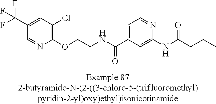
C1(C(F)(F)F)=CC(Cl)=C(OCCNC(C2=CC=NC(NC(=O)CCC)=C2)=O)N=C1
